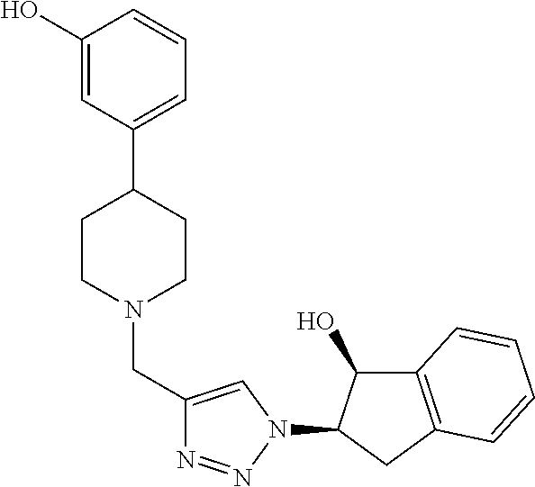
C1(O)=CC(C2CCN(CC3=CN(C4C(O)C5=C(C4)C=CC=C5)N=N3)CC2)=CC=C1
